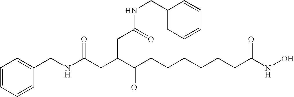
C1=CC=CC(CNC(CC(C(CCCCCCC(NO)=O)=O)CC(NCC2=CC=CC=C2)=O)=O)=C1
